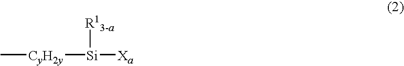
C[CyH2y][Si]([R13-a])[Xa]
